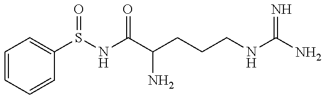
C1=CC=CC(S(NC(C(CCCNC(=N)N)N)=O)=O)=C1
